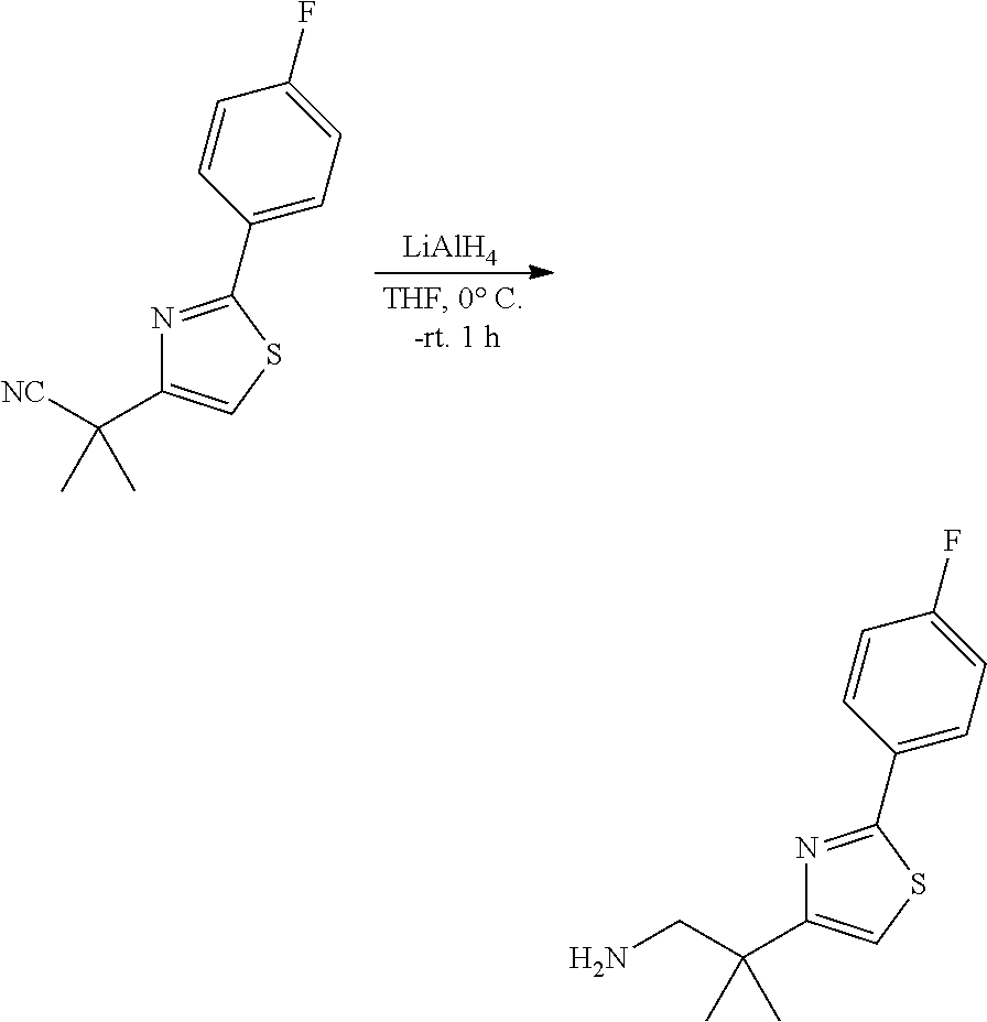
C1(C2=NC(C([NC])(C)C)=CS2)=CC=C(F)C=C1.[LiAlH4].C1(C2=NC(C(CN)(C)C)=CS2)=CC=C(F)C=C1
